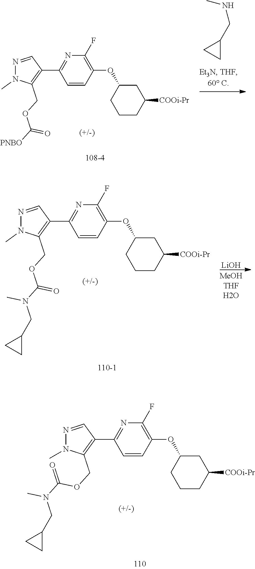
[PNBO]C(OCC1=C(C2=NC(F)=C(OC3CCCC([COOi-Pr])C3)C=C2)C=NN1C)=O.C(C1CC1)NC.N(C(OCC1=C(C2=NC(F)=C(OC3CCCC([COOi-Pr])C3)C=C2)C=NN1C)=O)(CC1CC1)C.[LiOH].N1=CC(C2=NC(F)=C(OC3CCCC([COOi-Pr])C3)C=C2)=C(COC(N(CC2CC2)C)=O)N1C
